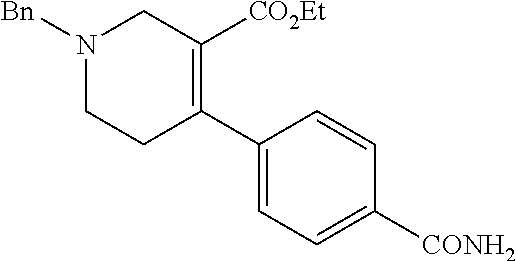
C1(C2=C([CO2Et])CN([Bn])CC2)=CC=C([CONH2])C=C1
